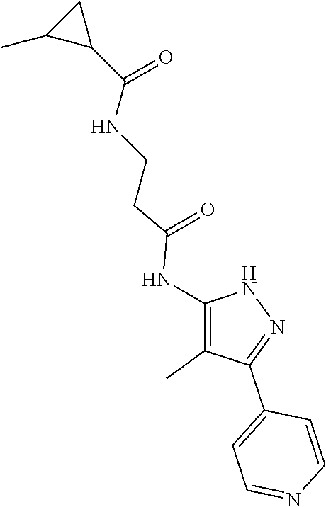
N1C(NC(CCNC(=O)C2CC2C)=O)=C(C)C(C2=CC=NC=C2)=N1
